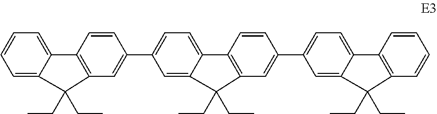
C1=C2C(=CC=C1)C1=C(C=C(C3=CC=C4C5=C(C=C(C6=CC=C7C8=C(C=CC=C8)C(CC)(CC)C7=C6)C=C5)C(CC)(CC)C4=C3)C=C1)C2(CC)CC
